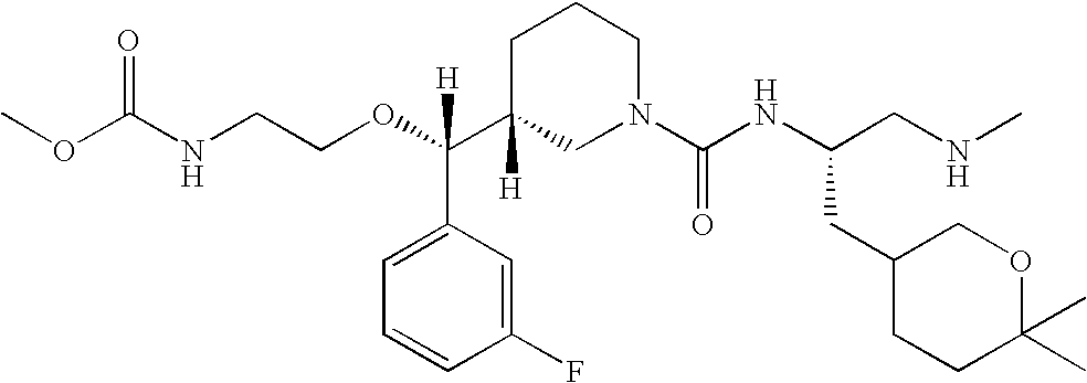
O=C(NCCOC(C1([H])CN(C(NC(CNC)CC2CCC(C)(C)OC2)=O)CCC1)(C1=CC=CC(F)=C1)[H])OC
